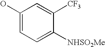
C1(O)=CC=C([NHSO2Me])C([CF3])=C1
